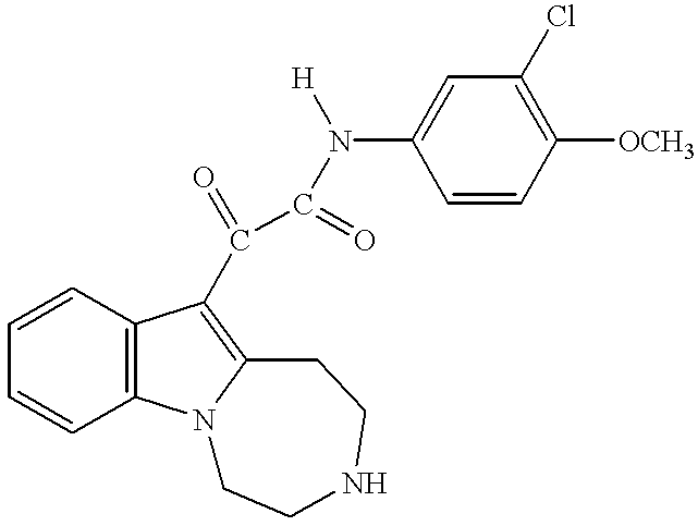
C1=CC2=C(C=C1)N1C(=C2C(=O)C(=O)N(C2=CC(Cl)=C([OCH3])C=C2)[H])CCNCC1
